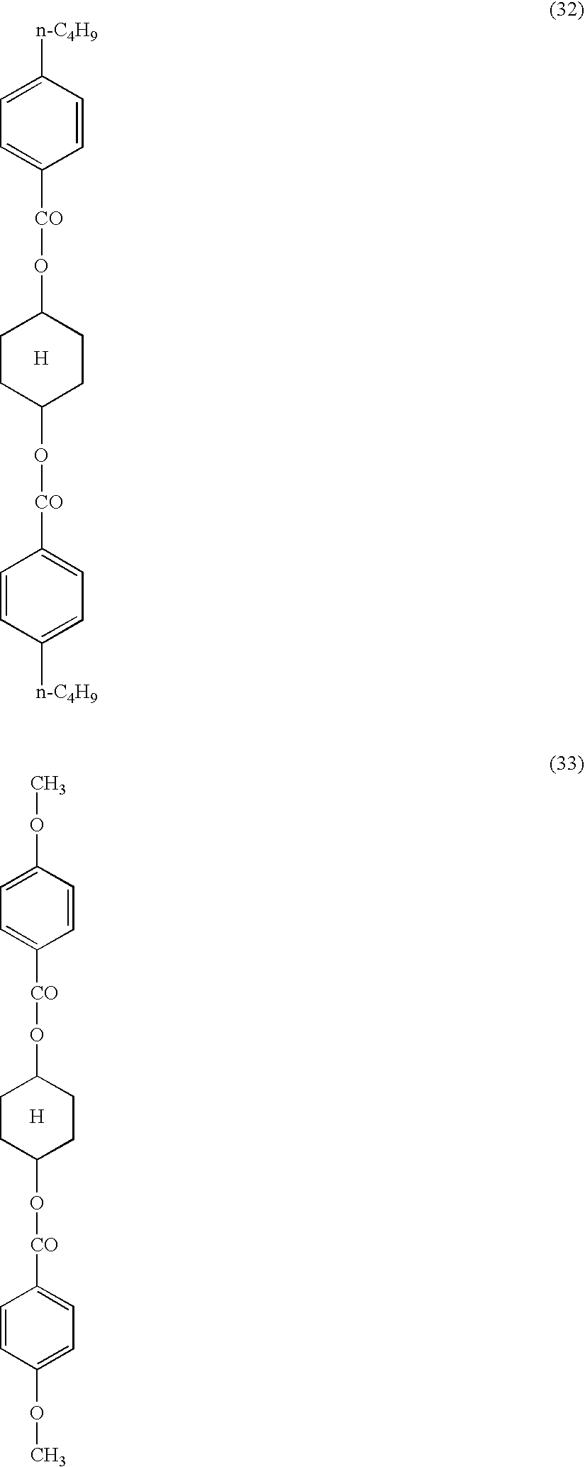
C1([n-C4H9])=CC=C([CO]OC2CCC(O[CO]C3=CC=C([n-C4H9])C=C3)CC2)C=C1.[H].C1(OC)=CC=C([CO]OC2CCC(O[CO]C3=CC=C(OC)C=C3)CC2)C=C1.[H]
